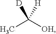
CC([OH])([D])[H]
